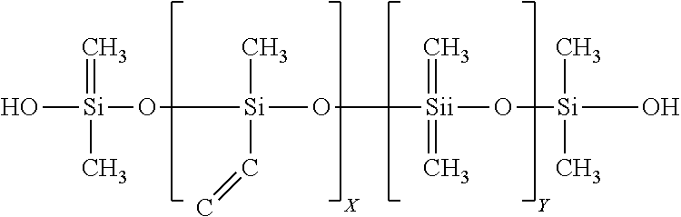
C=[Si](O)(C)O[Si](C)(C=C)O[Sii](=C)(=C)O[Si](C)(C)O.[Y].[X]
